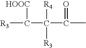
[R3]C([HOOC])C(C(C)=O)([R4])[R3]
